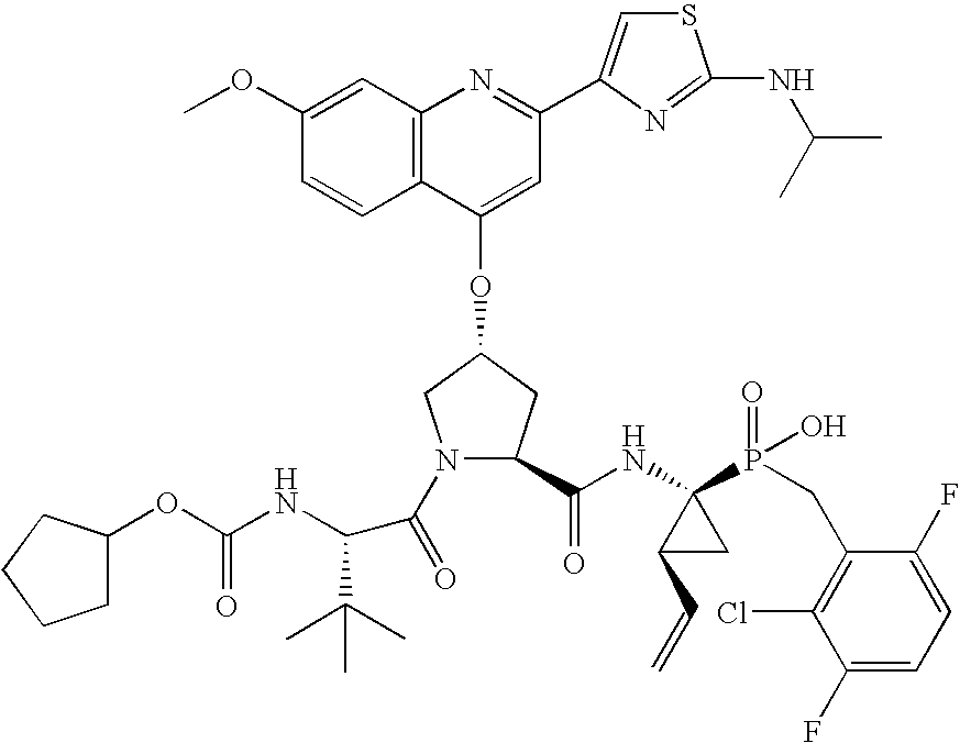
C12=C(C(OC3CN(C(=O)C(C(C)(C)C)NC(OC4CCCC4)=O)C(C(NC4(P(=O)(O)CC5=C(Cl)C(F)=CC=C5F)C(C=C)C4)=O)C3)=CC(C3=CSC(NC(C)C)=N3)=N1)C=CC(OC)=C2
